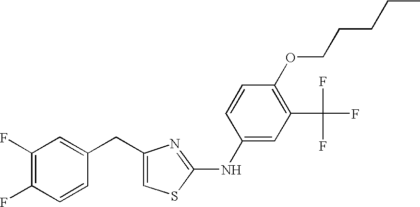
C1(CC2=CC(F)=C(F)C=C2)=CSC(NC2=CC(C(F)(F)F)=C(OCCCCC)C=C2)=N1
